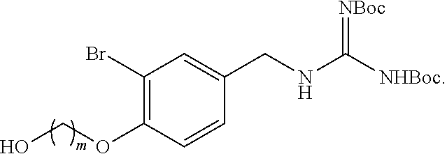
C1(Br)=C(OCO)C=CC(CNC(=[NBoc])[NHBoc])=C1
